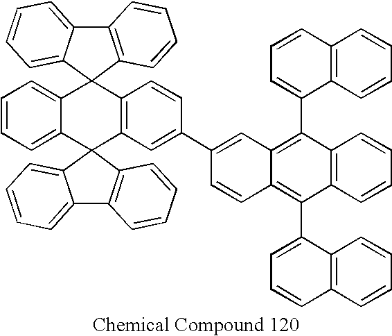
C12=CC=CC=C1C1(C3=C(C=CC(C4=CC5=C(C6=CC=CC7=C6C=CC=C7)C6=C(C(C7=CC=CC8=C7C=CC=C8)=C5C=C4)C=CC=C6)=C3)C23C2=CC=CC=C2C2=C3C=CC=C2)C2=C(C3=CC=CC=C31)C=CC=C2
